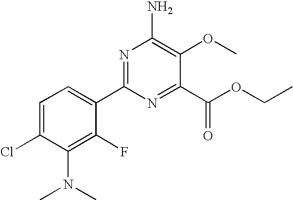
N1=C(C2=CC=C(Cl)C(N(C)C)=C2F)N=C(C(OCC)=O)C(OC)=C1N
